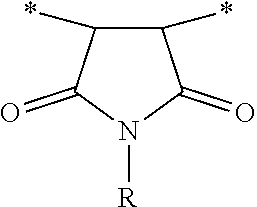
C1(*)C(*)C(=O)N([R])C1=O
